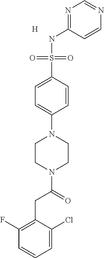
C1=C(Cl)C(CC(N2CCN(C3=CC=C(S(NC4=NC=NC=C4)(=O)=O)C=C3)CC2)=O)=C(F)C=C1.[H]
